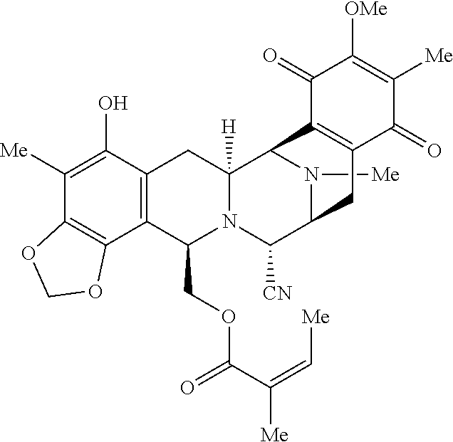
N1([Me])C2C([CN])N3C(COC(C(=C[Me])[Me])=O)C4=C(C(O)=C([Me])C5=C4OCO5)CC3([H])C1C1=C(C2)C(=O)C([Me])=C([OMe])C1=O
